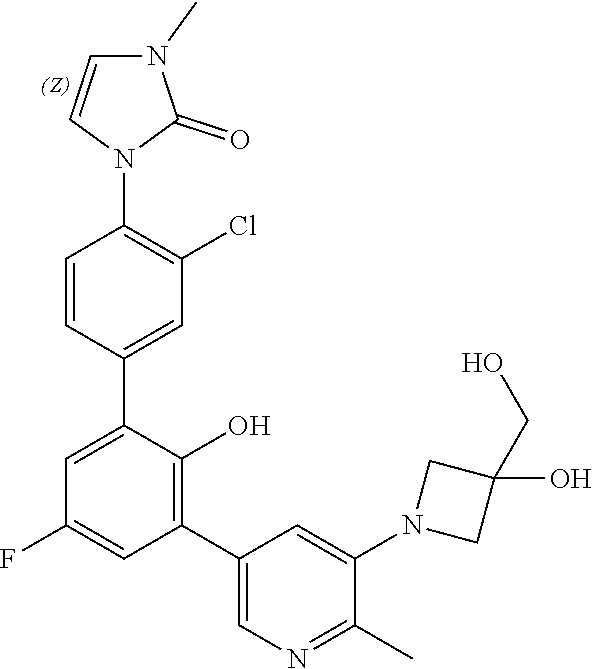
C1=CC(C2=CC(F)=CC(C3=CN=C(C)C(N4CC(CO)(O)C4)=C3)=C2O)=CC(Cl)=C1N1C(=O)N(C)C=C1
